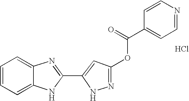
C1=C2C(=CC=C1)N=C(C1=CC(OC(C3=CC=NC=C3)=O)=NN1)N2.Cl
